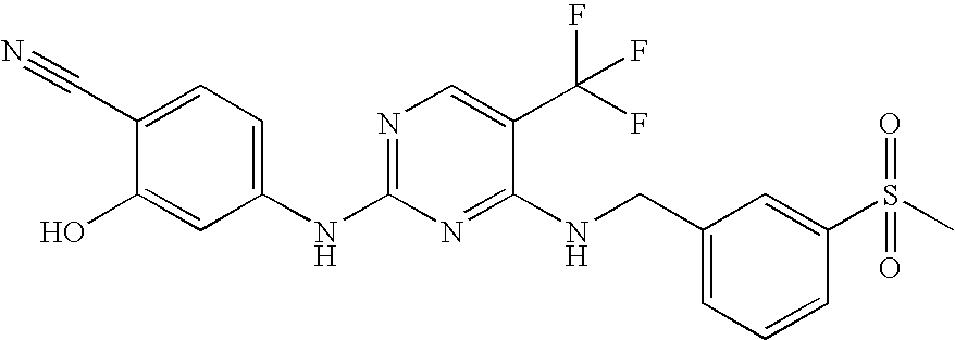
C(C1=CC=CC(S(C)(=O)=O)=C1)NC1=NC(NC2=CC=C(C#N)C(O)=C2)=NC=C1C(F)(F)F
